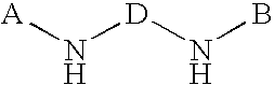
[A]N[D]NB
